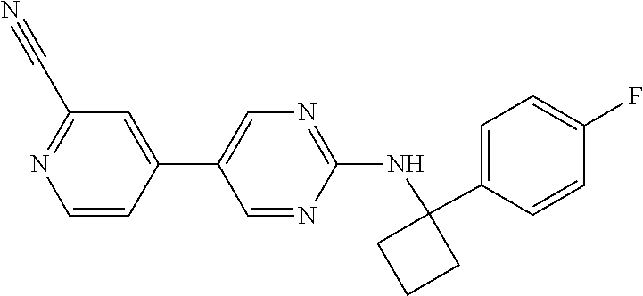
C1(C#N)=NC=CC(C2=CN=C(NC3(C4=CC=C(F)C=C4)CCC3)N=C2)=C1
